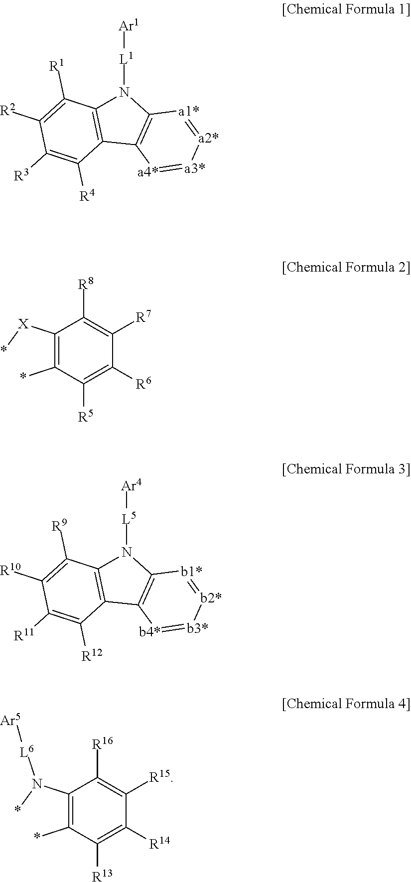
[L1](N1C2=C(C3=C1[a1*]=[a2*][a3*]=[a4*]3)C([R4])=C([R3])C([R2])=C2[R1])[Ar1].C1([X]*)=C(*)C([R5])=C([R6])C([R7])=C1[R8].[L5](N1C2=C(C3=C1[b1*]=[b2*][b3*]=[b4*]3)C([R12])=C([R11])C([R10])=C2[R9])[Ar4].C1(N(*)[L6][Ar5])=C(*)C([R13])=C([R14])C([R15])=C1[R16]
